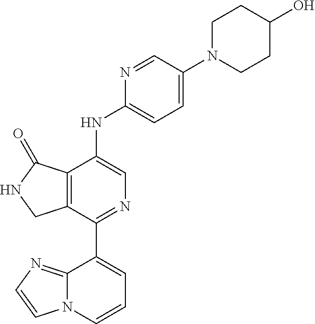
C12=C(C(=O)NC1)C(NC1=CC=C(N3CCC(O)CC3)C=N1)=CN=C2C1=CC=CN2C1=NC=C2
